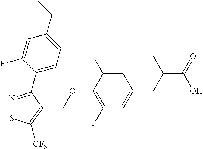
N1=C(C2=CC=C(CC)C=C2F)C(COC2=C(F)C=C(CC(C(=O)O)C)C=C2F)=C([CF3])S1
